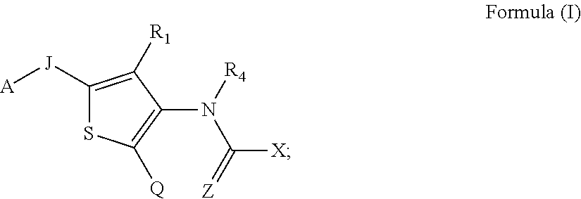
C1([J][A])=C([R1])C(N(C(=[Z])[X])[R4])=C([Q])S1
